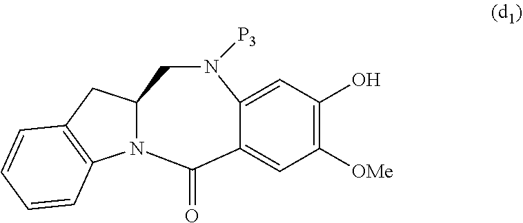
C1([OMe])=C(O)C=C2N([P3])CC3N(C(=O)C2=C1)C1=C(C3)C=CC=C1
